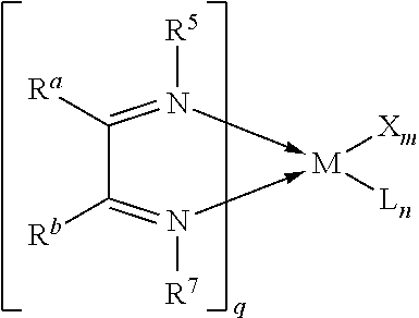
C1([Ra])=N([R5])->[M]([Xm])([Ln])-N([R7])=C1[Rb]
